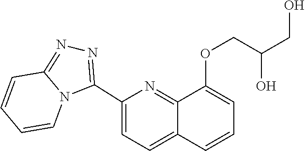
C12=NN=C(C3=CC=C4C(=N3)C(OCC(O)CO)=CC=C4)N1C=CC=C2
